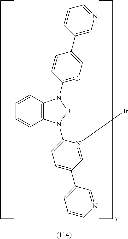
C12=C(N3B(N1C1=NC=C(C4=CN=CC=C4)C=C1)[Ir]N1=CC(C4=CC=CN=C4)=CC=C31)C=CC=C2
